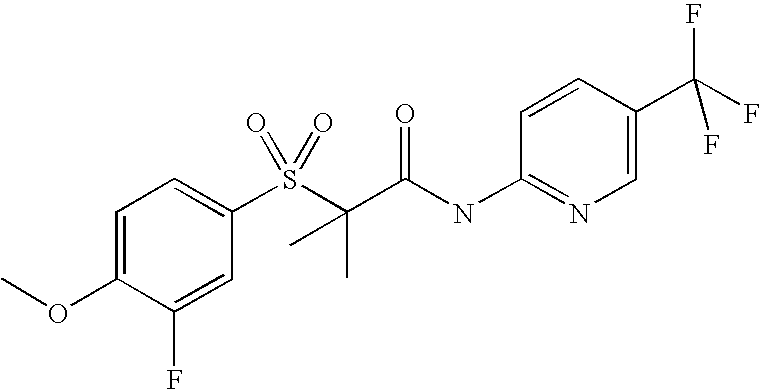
C1=C(OC)C(F)=CC(S(C(C(NC2=NC=C(C(F)(F)F)C=C2)=O)(C)C)(=O)=O)=C1
